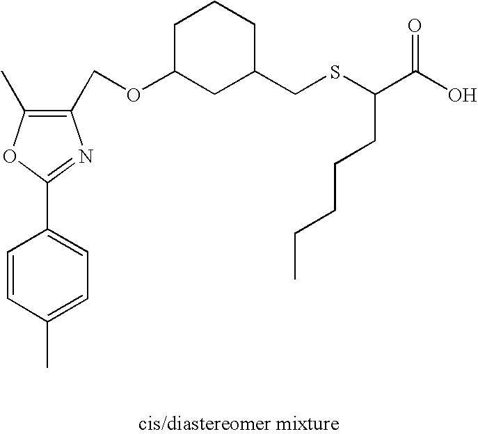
C1(COC2CC(CSC(C(O)=O)CCCCC)CCC2)=C(C)OC(C2=CC=C(C)C=C2)=N1
